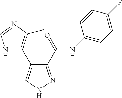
N1C(C2=CNN=C2C(NC2=CC=C(F)C=C2)=O)=C(C)N=C1
